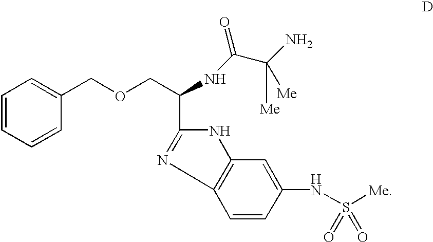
C1=CC=CC(COCC(NC(C(N)([Me])[Me])=O)C2=NC3=C(N2)C=C(NS([Me])(=O)=O)C=C3)=C1
